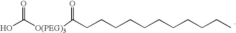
OC([O(PEG)3]C(CCCCCCCCCCC)=O)=O
